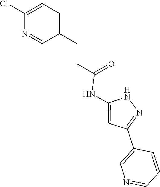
N1C(NC(CCC2=CC=C(Cl)N=C2)=O)=CC(C2=CN=CC=C2)=N1
